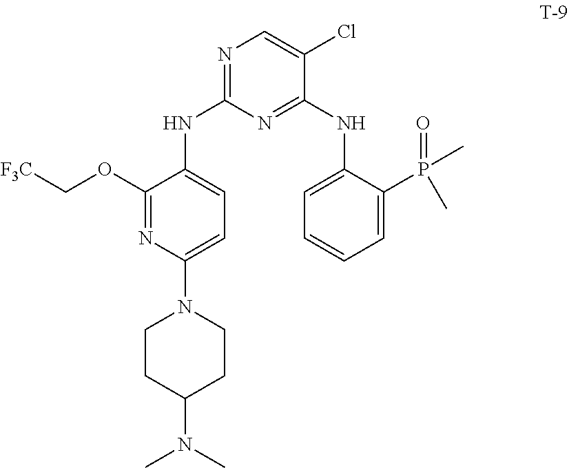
C1(OC[F3C])=NC(N2CCC(N(C)C)CC2)=CC=C1NC1=NC=C(Cl)C(NC2=CC=CC=C2P(=O)(C)C)=N1
